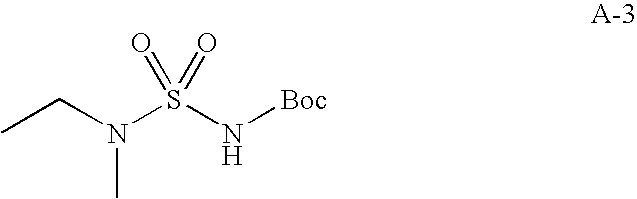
N(S(N[Boc])(=O)=O)(CC)C
